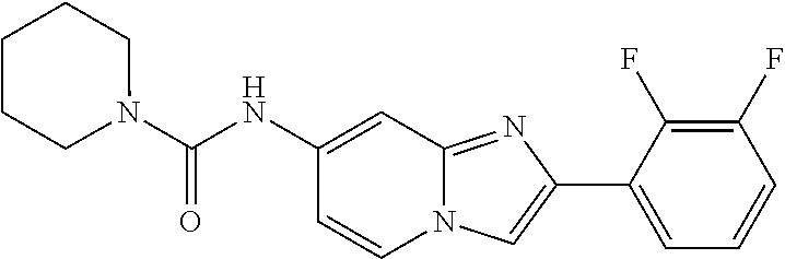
C1(F)=C(F)C(C2=CN3C(=N2)C=C(NC(N2CCCCC2)=O)C=C3)=CC=C1
